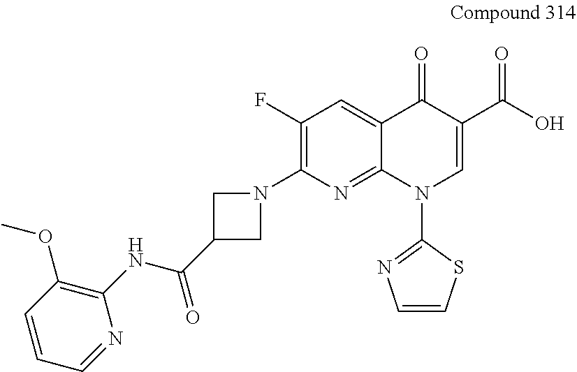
C1=CC=NC(NC(C2CN(C3=C(F)C=C4C(=N3)N(C3=NC=CS3)C=C(C(O)=O)C4=O)C2)=O)=C1OC
